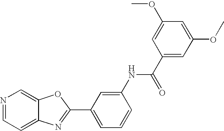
C12=CC=NC=C1OC(C1=CC=CC(NC(C3=CC(OC)=CC(OC)=C3)=O)=C1)=N2
